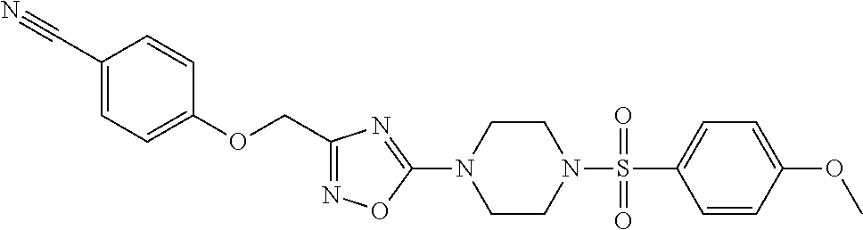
N1=C(COC2=CC=C(C#N)C=C2)N=C(N2CCN(S(=O)(C3=CC=C(OC)C=C3)=O)CC2)O1
